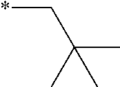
*CC(C)(C)C
